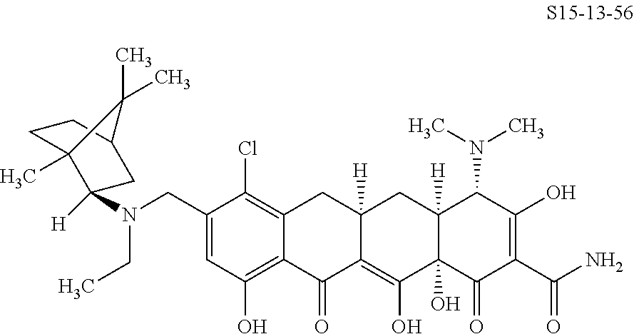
C12=C(Cl)C(CN(C3([H])C4(C)CCC(C3)C4(C)C)CC)=CC(O)=C1C(=O)C1=C(O)C3(O)C([H])(CC1([H])C2)C(N(C)C)C(O)=C(C(N)=O)C3=O
